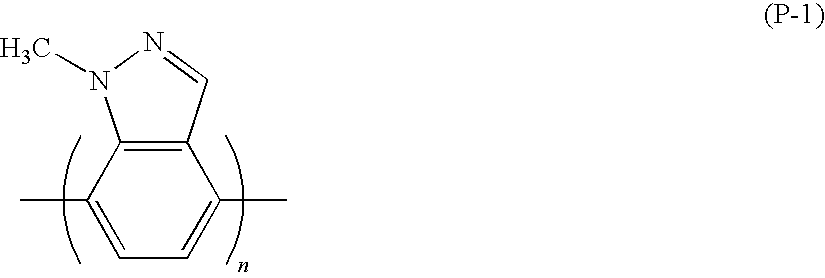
C1=C(C)C2=C(C(C)=C1)C=NN2C
